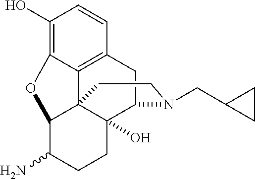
C1(O)=C2C3=C(C=C1)CC1C4(O)C3(C(C(N)CC4)O2)CCN1CC1CC1
